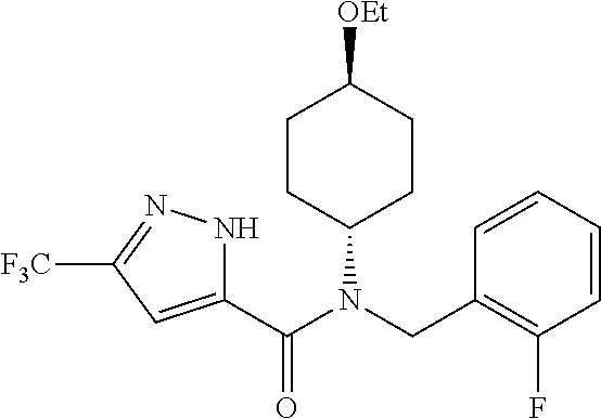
C1(C(N(CC2=C(F)C=CC=C2)C2CCC([OEt])CC2)=O)=CC([F3C])=NN1
